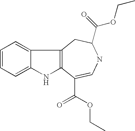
C1=CC=C2C(=C1)C1=C(N2)C(C(=O)OCC)=CNC(C(OCC)=O)C1
